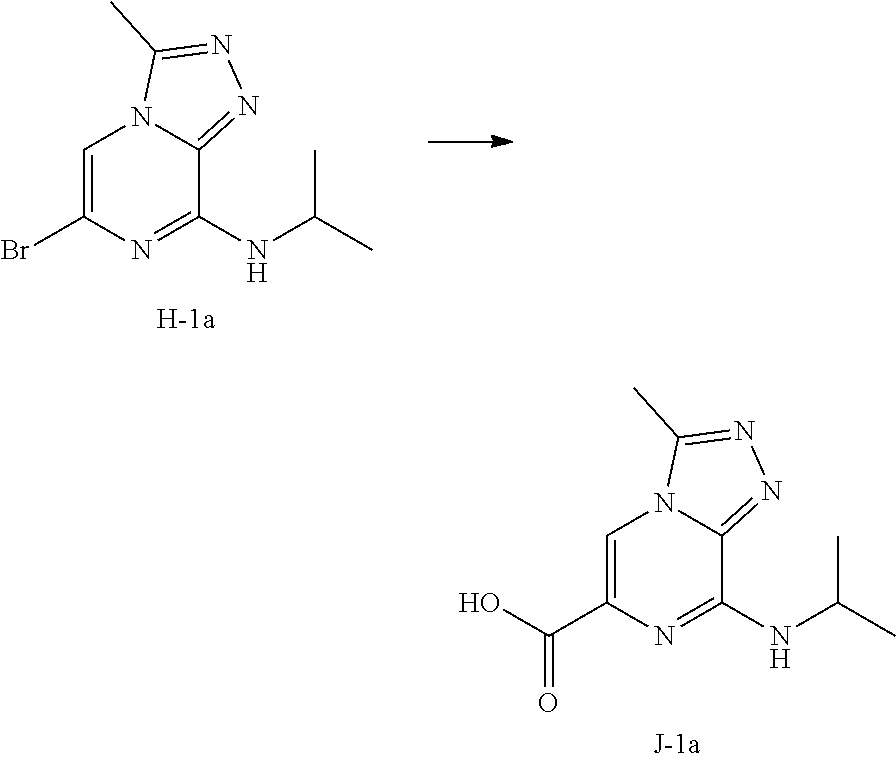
C1=C(Br)N=C(NC(C)C)C2=NN=C(C)N12.C1=C(C(=O)O)N=C(NC(C)C)C2=NN=C(C)N12
